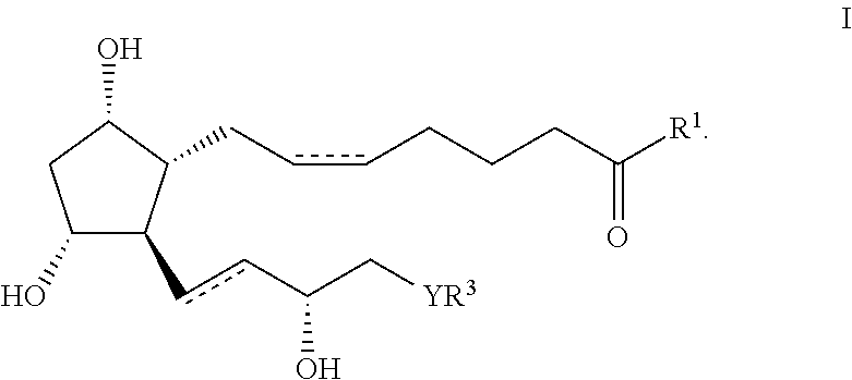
C1(O)C(ccC(O)C[YR3])C(CccCCCC(=O)[R1])C(O)C1
